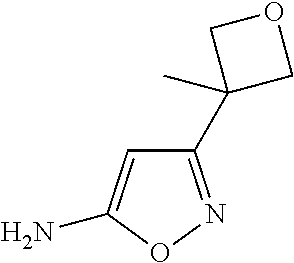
C1(C2(C)COC2)=NOC(N)=C1
